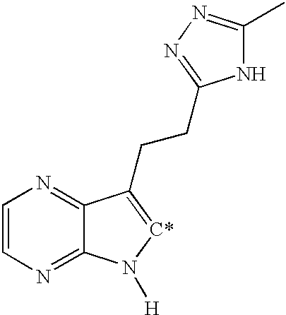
C1=CN=C2C(=N1)C(CCC1=NN=C(C)N1)=[C*]N2[H]
